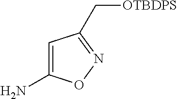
NC1=CC(C[OTBDPS])=NO1
